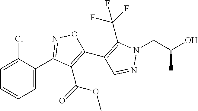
C1(C2=NOC(C3=C(C(F)(F)F)N(CC(O)C)N=C3)=C2C(=O)OC)=CC=CC=C1Cl
